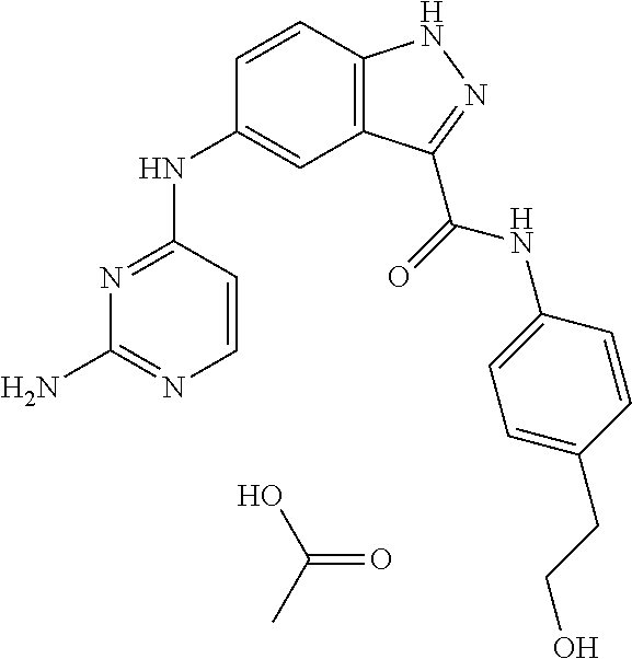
N1=C(NC2=CC3=C(C=C2)NN=C3C(=O)NC2=CC=C(CCO)C=C2)C=CN=C1N.OC(C)=O
